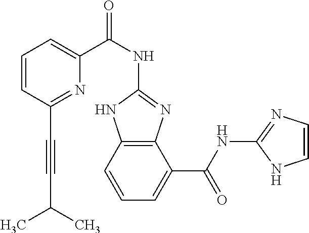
C12=C(C=CC=C1C(NC1=NC=CN1)=O)NC(NC(C1=CC=CC(C#CC(C)C)=N1)=O)=N2
